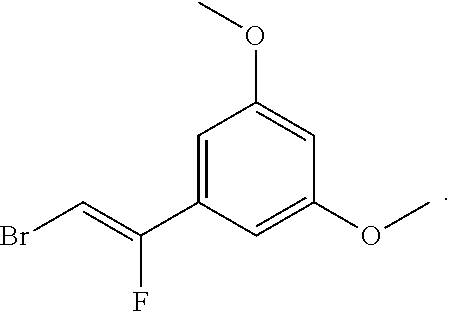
C1=C(C(=CBr)F)C=C(OC)C=C1OC
